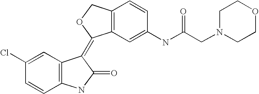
C12=C(C(=C3C4=C(C=CC(NC(CN5CCOCC5)=O)=C4)CO3)C(=O)N1)C=C(Cl)C=C2
